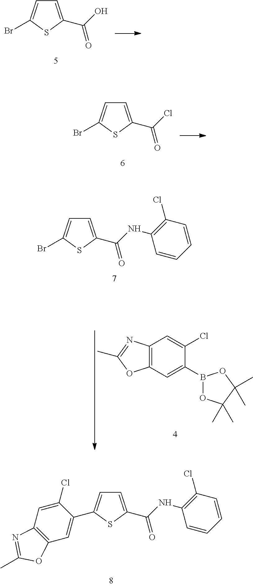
C1=C(C(NC2=C(Cl)C=CC=C2)=O)SC(C2=CC3=C(C=C2Cl)N=C(C)O3)=C1.C1=C(C(O)=O)SC(Br)=C1.C1=C(C(Cl)=O)SC(Br)=C1.C1=C(C(NC2=C(Cl)C=CC=C2)=O)SC(Br)=C1.C12=C(C=C(B3OC(C)(C)C(C)(C)O3)C(Cl)=C1)OC(C)=N2
